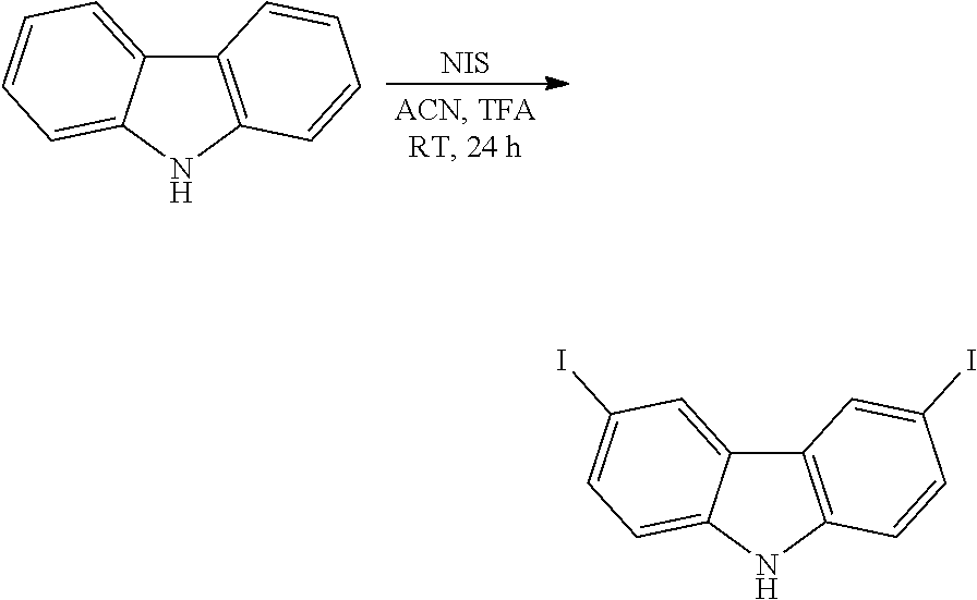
[NIS].C12=C(NC3=CC=CC=C13)C=CC=C2.C12=C(NC3=CC=C(I)C=C13)C=CC(I)=C2
